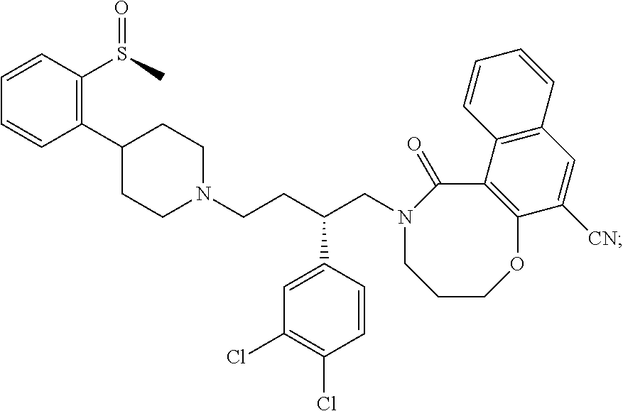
C1=CC(S(=O)C)=C(C2CCN(CCC(CN3CCCOC4=C(C3=O)C3=C(C=C4[CN])C=CC=C3)C3=CC(Cl)=C(Cl)C=C3)CC2)C=C1
